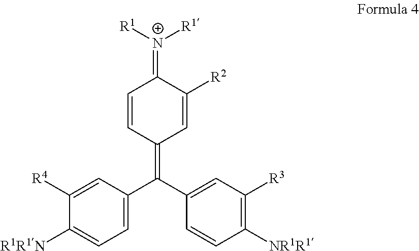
C1=CC(=C(C2=CC([R3])=C([NR1R1])C=C2)C2=CC=C([R1R1N])C([R4])=C2)C=C([R2])C1=[N+]([R1])[R1]
